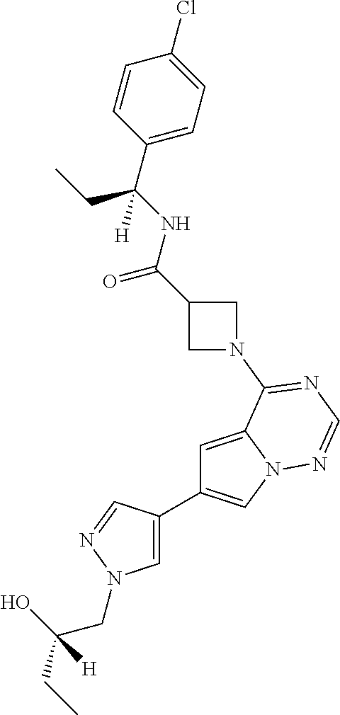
C1=C(C2=CN3C(=C2)C(N2CC(C(NC(C4=CC=C(Cl)C=C4)(CC)[H])=O)C2)=NC=N3)C=NN1CC(O)(CC)[H]
